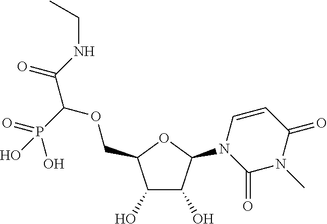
C1(O)C(O)C(N2C(=O)N(C)C(=O)C=C2)OC1COC(C(NCC)=O)P(=O)(O)O
